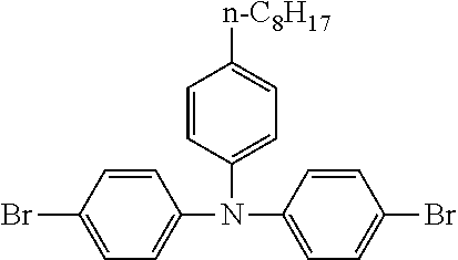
C1=C(Br)C=CC(N(C2=CC=C([n-C8H17])C=C2)C2=CC=C(Br)C=C2)=C1
